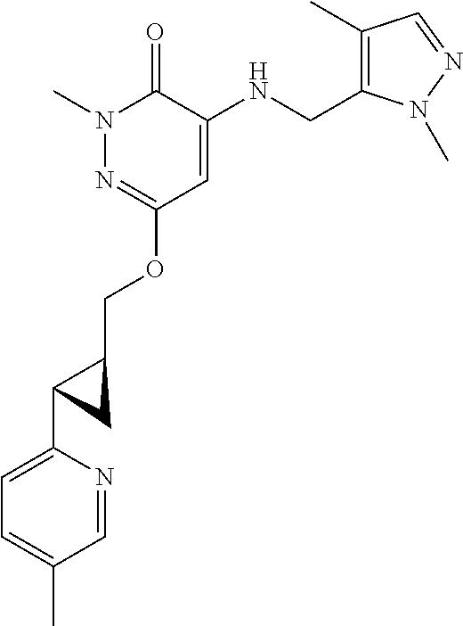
N1(C)N=C(OCC2CC2C2=CC=C(C)C=N2)C=C(NCC2=C(C)C=NN2C)C1=O
